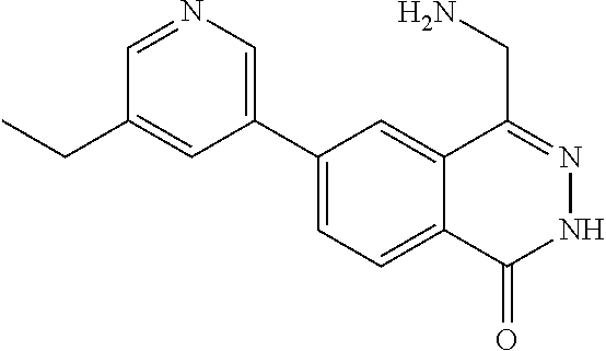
C1(C2=CN=CC(CC)=C2)=CC=C2C(=C1)C(CN)=NNC2=O
